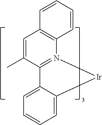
C1=C(C)C2=N(C3=C1C=CC=C3)[Ir]C1=CC=CC=C21
